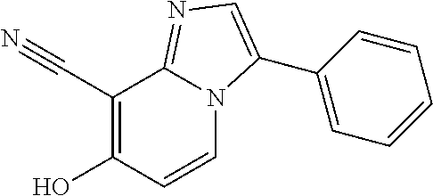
C1(C#N)=C(O)C=CN2C1=NC=C2C1=CC=CC=C1
